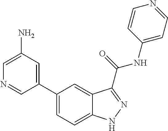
C1(N)=CN=CC(C2=CC=C3C(=C2)C(C(NC2=CC=NC=C2)=O)=NN3)=C1
